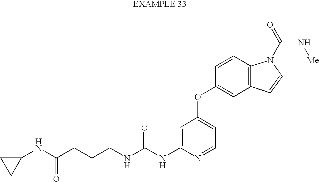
C1=C(NC(NCCCC(NC2CC2)=O)=O)N=CC=C1OC1=CC2=C(C=C1)N(C(N[Me])=O)C=C2
